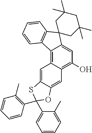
C1(O)=C2C(=C3C(=C1)C1(C4=C3C=CC=C4)CC(C)(C)CC(C)(C)C1)C=C1C(=C2)OC(C2=C(C)C=CC=C2)(C2=CC=CC=C2C)S1
